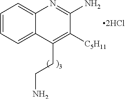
C1=CC=C2C(=C1)N=C(N)C([C5H11])=C2CCN
